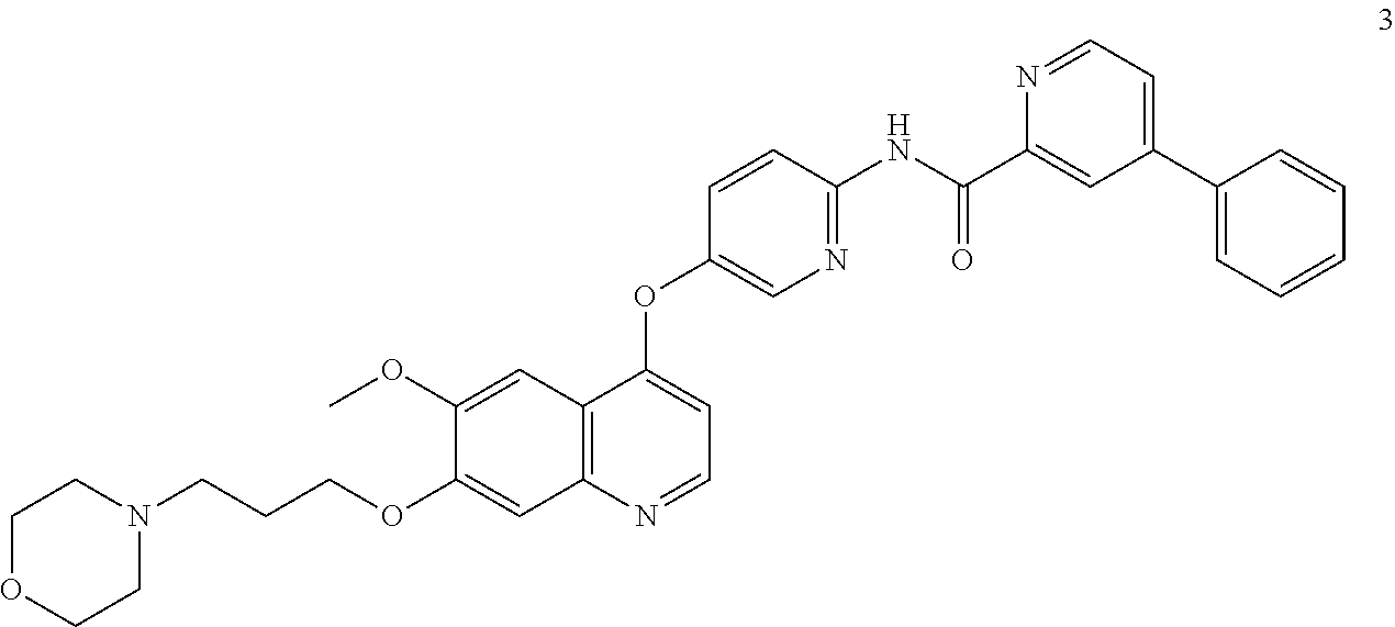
C1COCCN1CCCOC1=CC2=C(C=C1OC)C(OC1=CN=C(NC(C3=CC(C4=CC=CC=C4)=CC=N3)=O)C=C1)=CC=N2
